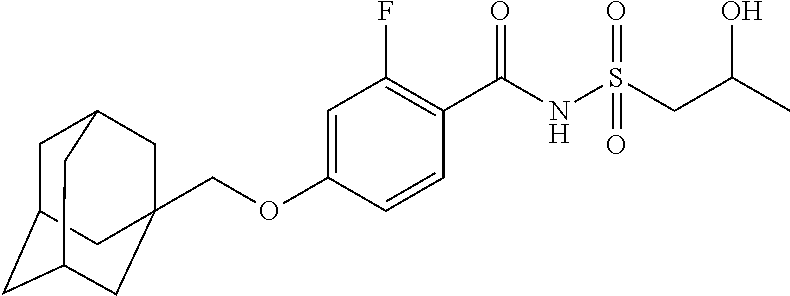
C1(F)=C(C(NS(CC(C)O)(=O)=O)=O)C=CC(OCC23CC4CC(CC(C2)C4)C3)=C1
